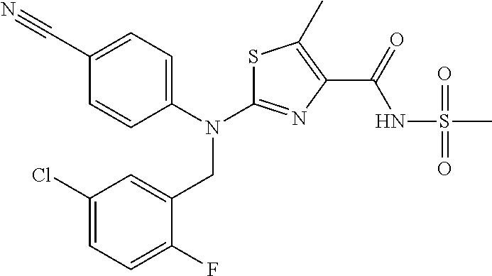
C1(Cl)=CC=C(F)C(CN(C2=NC(C(=O)NS(C)(=O)=O)=C(C)S2)C2=CC=C(C#N)C=C2)=C1
